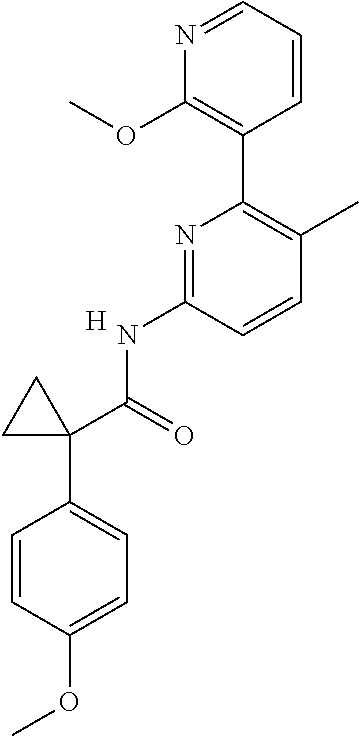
N1=CC=CC(C2=C(C)C=CC(NC(C3(C4=CC=C(OC)C=C4)CC3)=O)=N2)=C1OC.[H]
